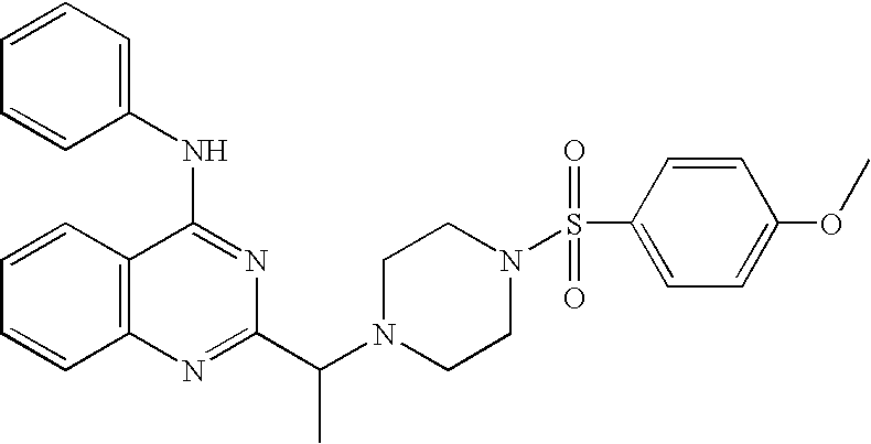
C1=CC2=C(C=C1)N=C(C(N1CCN(S(C3=CC=C(OC)C=C3)(=O)=O)CC1)C)N=C2NC1=CC=CC=C1
